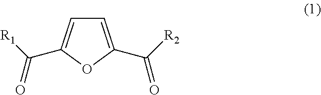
C1=C(C([R1])=O)OC(C([R2])=O)=C1
